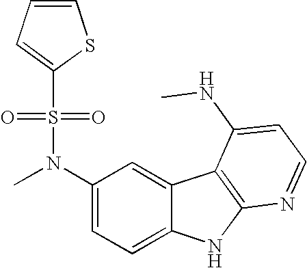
C1(N(C)S(=O)(=O)C2=CC=CS2)=CC=C2C(=C1)C1=C(N2)N=CC=C1NC
